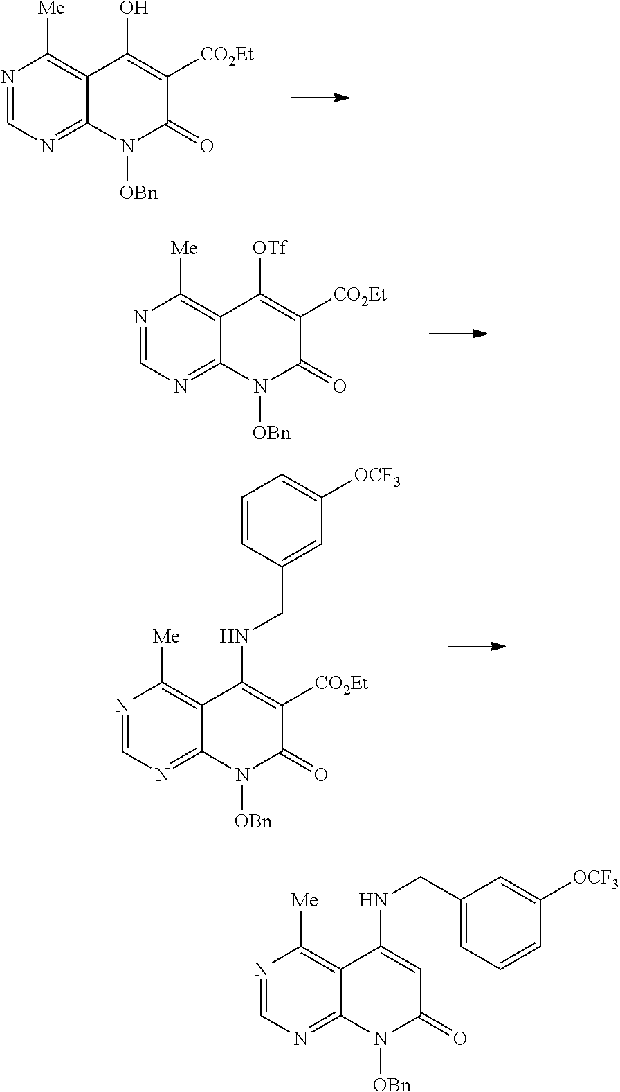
N1=CN=C2C(=C1[Me])C(O)=C([CO2Et])C(=O)N2[OBn].N1=CN=C2C(=C1[Me])C([OTf])=C([CO2Et])C(=O)N2[OBn].N1=CN=C2C(=C1[Me])C(NCC1=CC([OCF3])=CC=C1)=C([CO2Et])C(=O)N2[OBn].N1=CN=C2C(=C1[Me])C(NCC1=CC=CC([OCF3])=C1)=CC(=O)N2[OBn]
